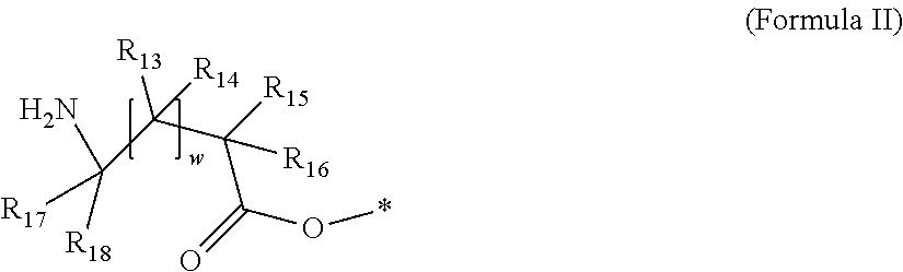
C(C(=O)O*)([R16])([R15])C(C(N)([R18])[R17])([R13])[R14]
